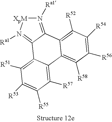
[XpM]1N([Ra1])=C2C(=N1[Ra1])C1=C([R52])C([R54])=C([R56])C([R58])=C1C1=C([R57])C([R55])=C([R53])C([R51])=C21
